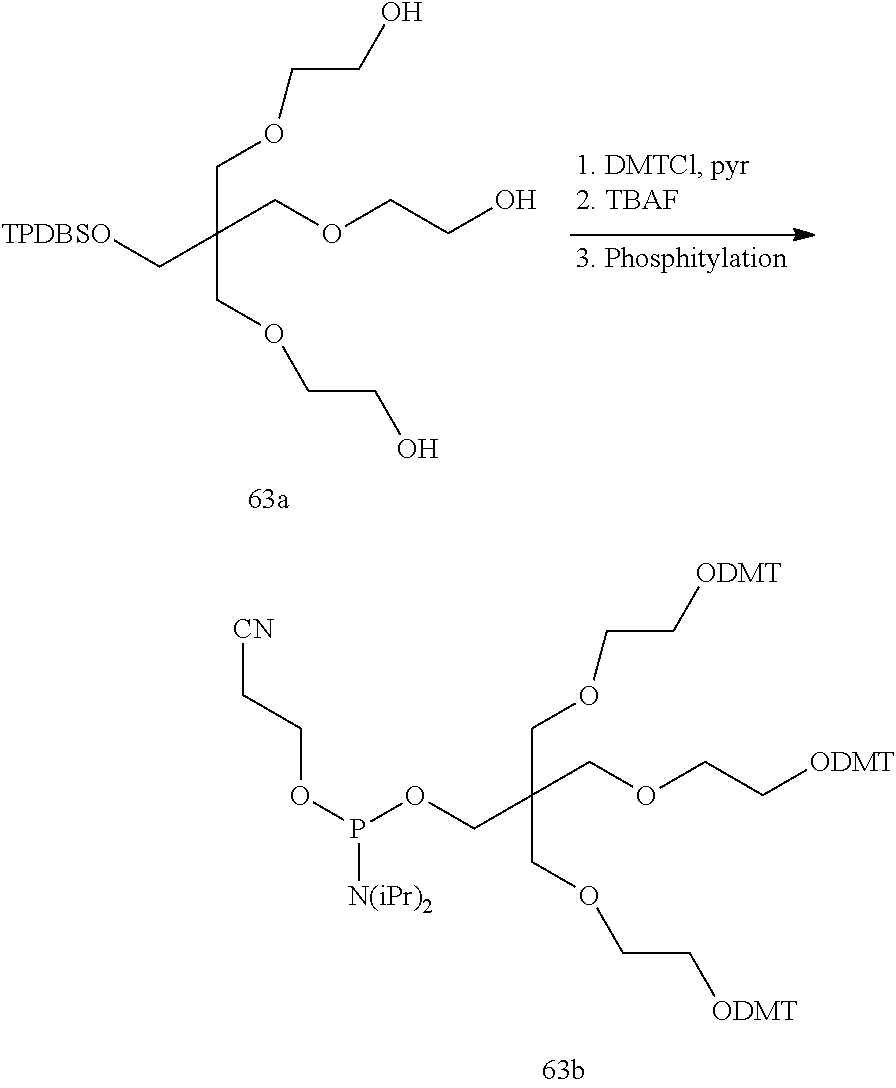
O(P(OCC[CN])[N(iPr)2])CC(COCC[ODMT])(COCC[ODMT])COCC[ODMT].C(COCCO)(COCCO)(COCCO)C[TPDBSO]
